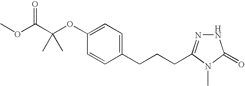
O(C(C(OC1=CC=C(CCCC2=NNC(=O)N2C)C=C1)(C)C)=O)C
